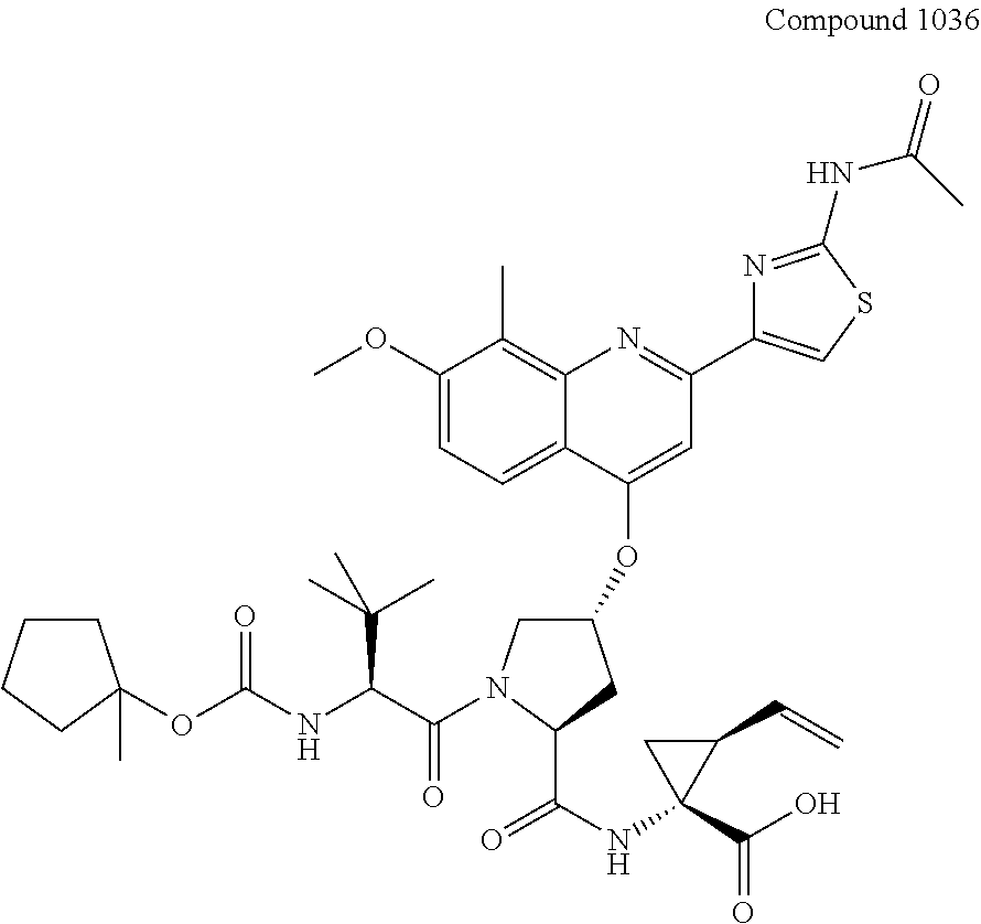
C1CCCC1(OC(NC(C(=O)N1CC(OC2=CC(C3=CSC(NC(=O)C)=N3)=NC3=C(C)C(OC)=CC=C23)CC1C(NC1(C(O)=O)C(C=C)C1)=O)C(C)(C)C)=O)C
